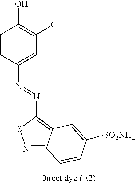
C1=CC(N=NC2=C3C(=NS2)C=CC([SO2NH2])=C3)=CC(Cl)=C1O
